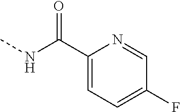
C1=C(C(=O)NC)N=CC(F)=C1
